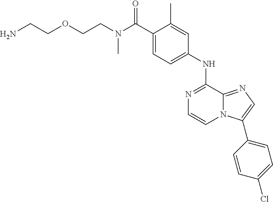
C(C1=CC=C(NC2=NC=CN3C2=NC=C3C2=CC=C(Cl)C=C2)C=C1C)(=O)N(CCOCCN)C
